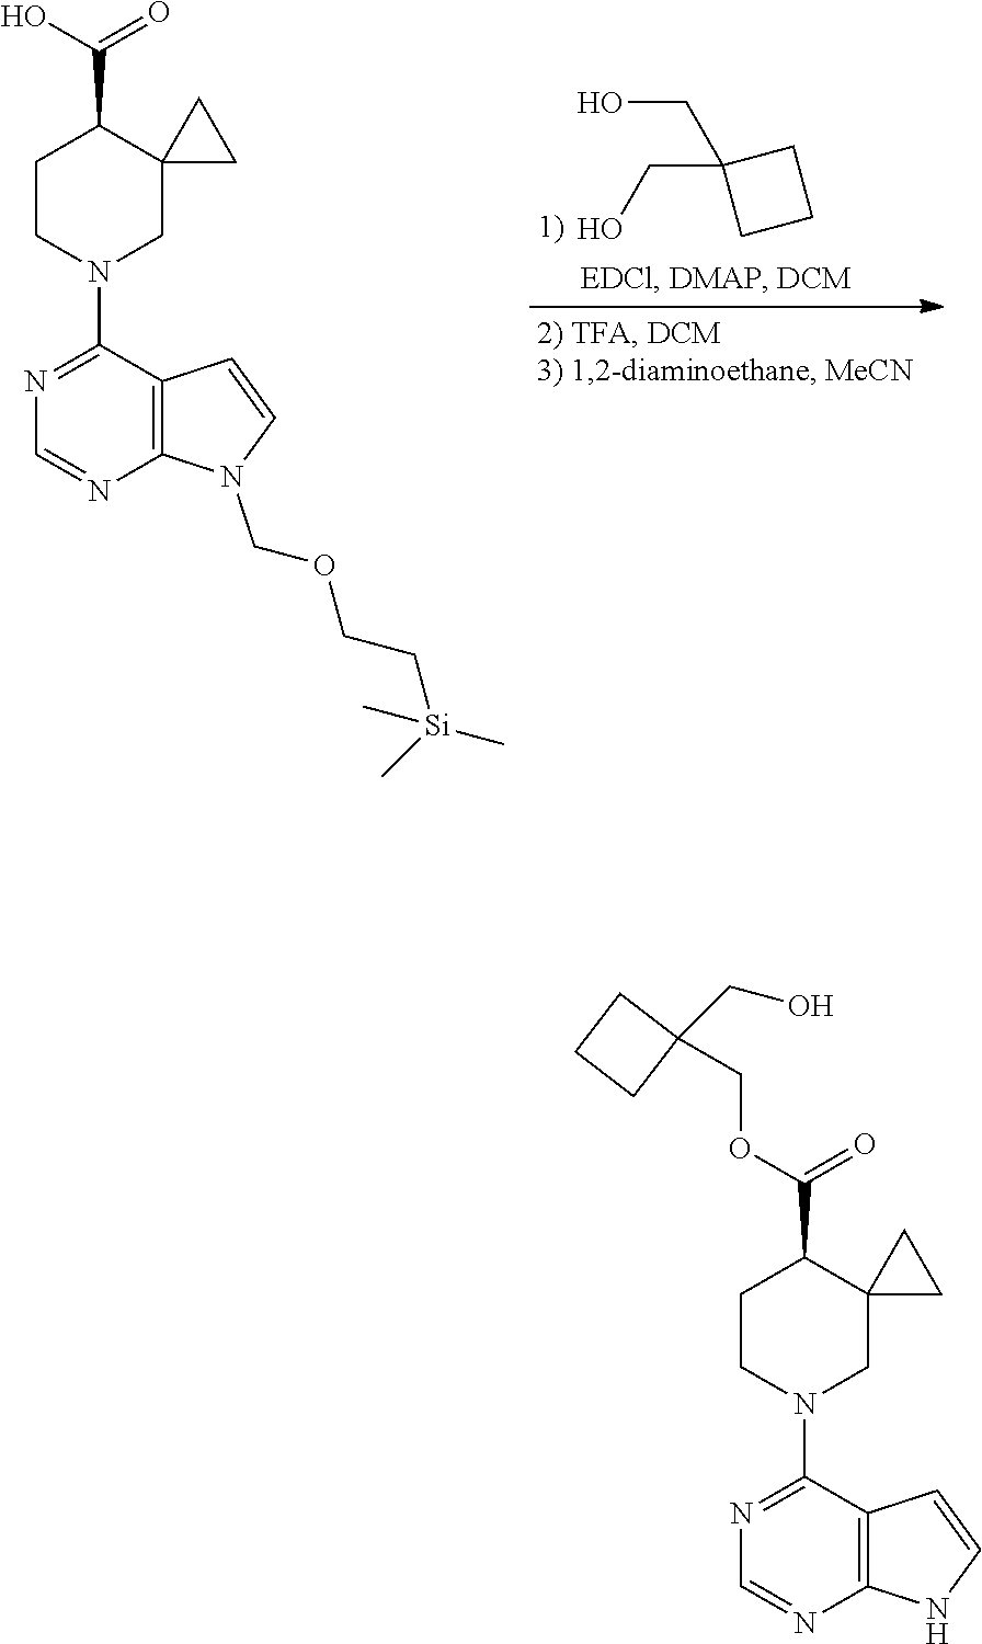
C1CN(C2=NC=NC3=C2C=CN3)CC2(C1C(OCC1(CO)CCC1)=O)CC2.C1CN(C2=NC=NC3=C2C=CN3COCC[Si](C)(C)C)CC2(C1C(O)=O)CC2.C1(CO)(CO)CCC1
